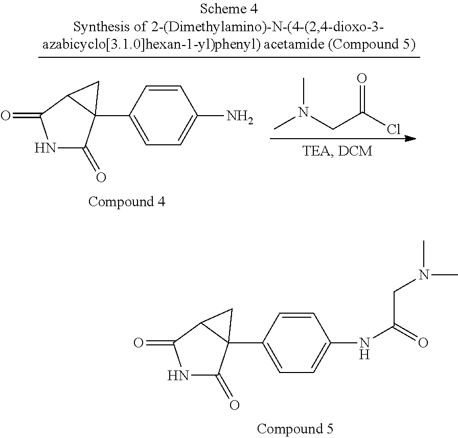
C1=CC(NC(CN(C)C)=O)=CC=C1C12C(=O)NC(=O)C1C2.C1=CC(N)=CC=C1C12C(=O)NC(=O)C1C2.CN(CC(Cl)=O)C
